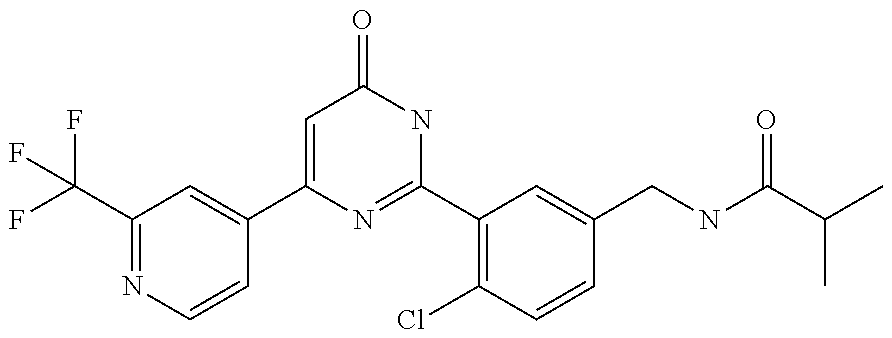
C1(C2=CC(C(F)(F)F)=NC=C2)=CC(=O)NC(C2=C(Cl)C=CC(CNC(C(C)C)=O)=C2)=N1
